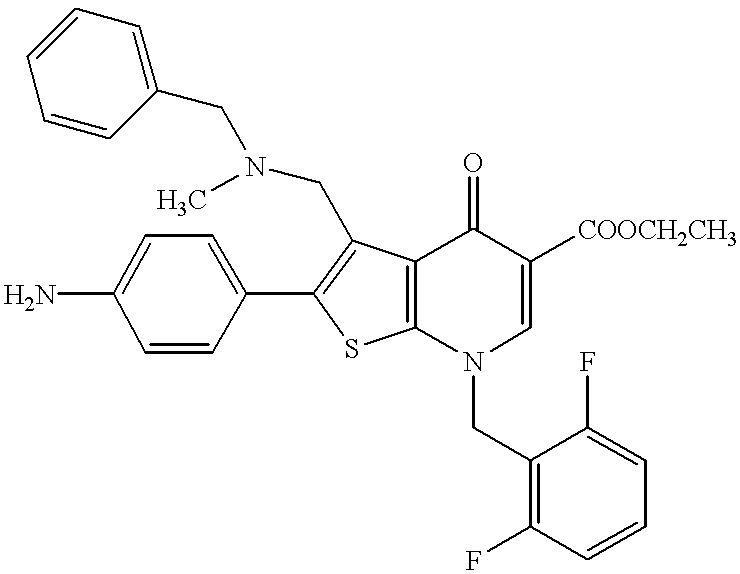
NC1=CC=C(C2=C(CN(C)CC3=CC=CC=C3)C3=C(S2)N(CC2=C(F)C=CC=C2F)C=C([COOCH2CH3])C3=O)C=C1
